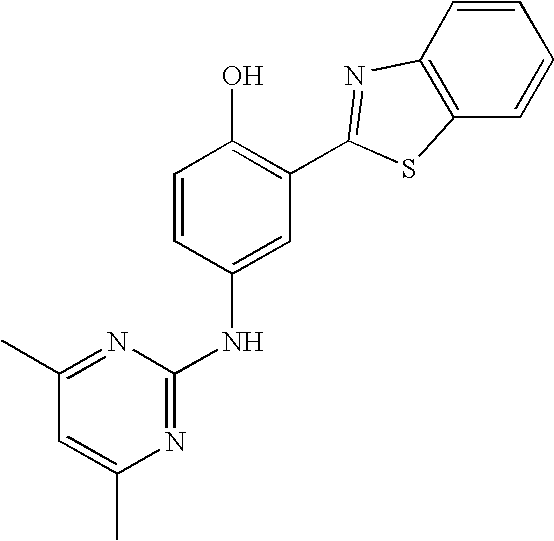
C1(C)=NC(NC2=CC(C3=NC4=C(S3)C=CC=C4)=C(O)C=C2)=NC(C)=C1
